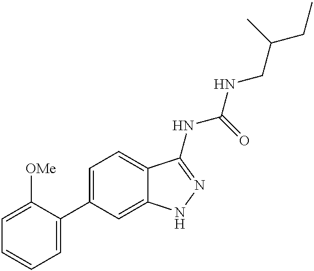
C1=C([OMe])C(C2=CC=C3C(=C2)NN=C3NC(NCC(CC)C)=O)=CC=C1
